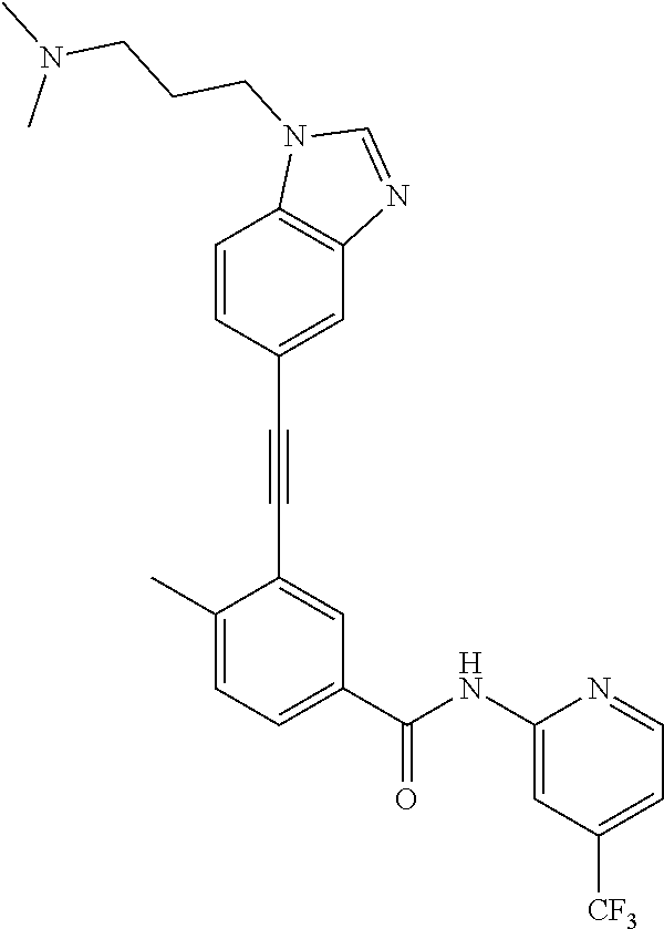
C1=C(C#CC2=CC(C(NC3=CC([CF3])=CC=N3)=O)=CC=C2C)C=CC2=C1N=CN2CCCN(C)C
